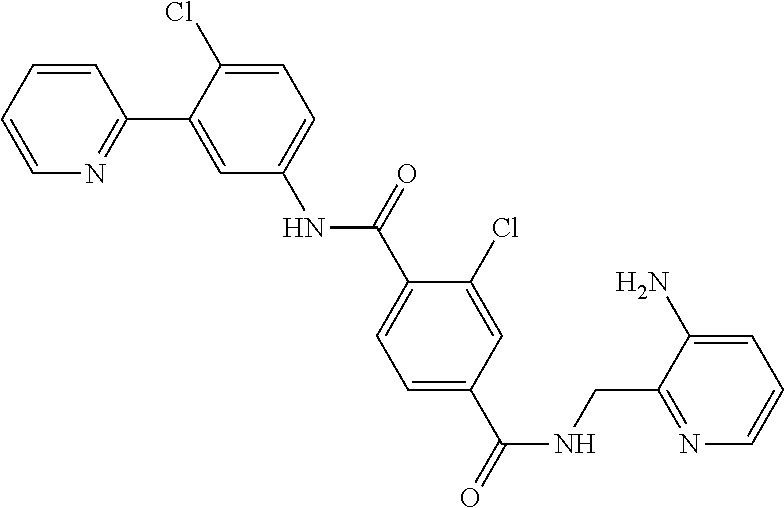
N1=C(C2=CC(NC(=O)C3=CC=C(C(=O)NCC4=NC=CC=C4N)C=C3Cl)=CC=C2Cl)C=CC=C1
